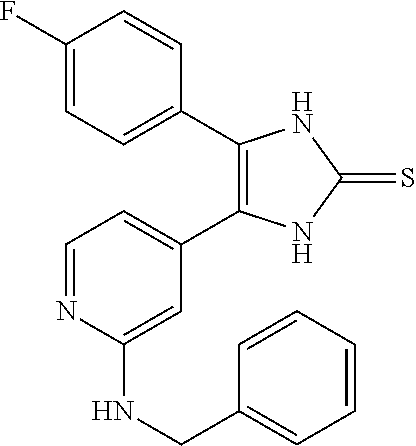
C1=C(C2=C(C3=CC=C(F)C=C3)NC(=S)N2)C=C(NCC2=CC=CC=C2)N=C1
